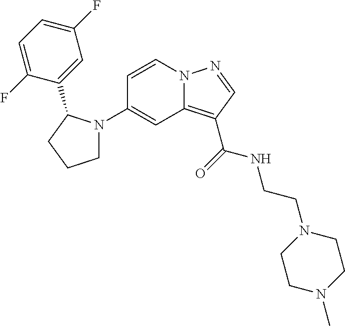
C1N(C2=CC3=C(C(NCCN4CCN(C)CC4)=O)C=NN3C=C2)C(C2=CC(F)=CC=C2F)CC1
